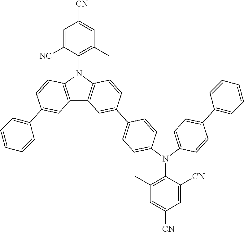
C12=C(N(C3=C(C)C=C([CN])C=C3[NC])C3=C1C=C(C1=CC=C4C(=C1)C1=C(N4C4=C(C)C=C([CN])C=C4[CN])C=CC(C4=CC=CC=C4)=C1)C=C3)C=CC(C1=CC=CC=C1)=C2
